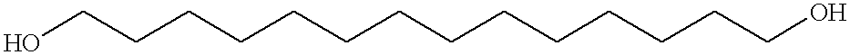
OCCCCCCCCCCCCCCO
